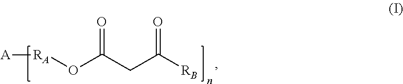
[RB]C(CC(O[RA][A])=O)=O
